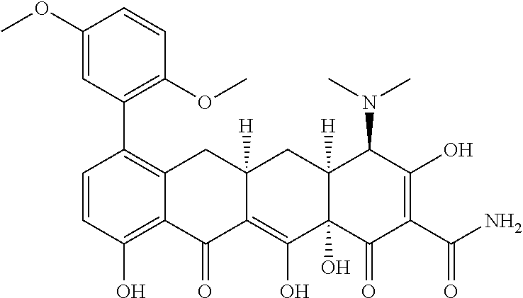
C1=CC(O)=C2C(=C1C1=C(OC)C=CC(OC)=C1)CC1([H])C(=C(O)C3(O)C([H])(C1)C(N(C)C)C(O)=C(C(N)=O)C3=O)C2=O
